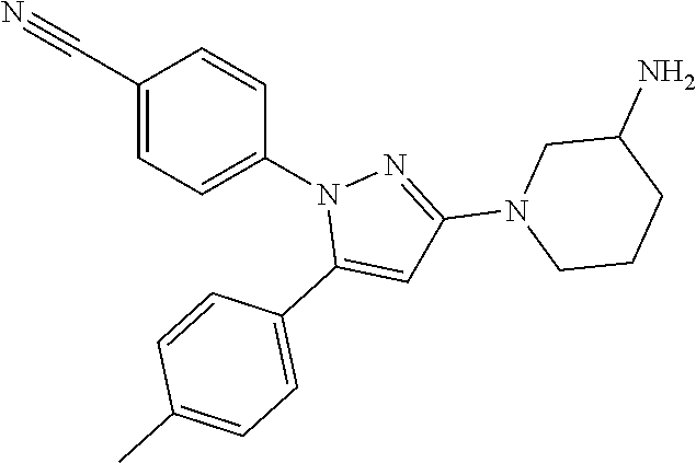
C1(C#N)=CC=C(N2C(C3=CC=C(C)C=C3)=CC(N3CCCC(N)C3)=N2)C=C1
